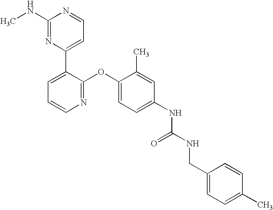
C1(NC)=NC(C2=CC=CN=C2OC2=CC=C(NC(NCC3=CC=C(C)C=C3)=O)C=C2C)=CC=N1
